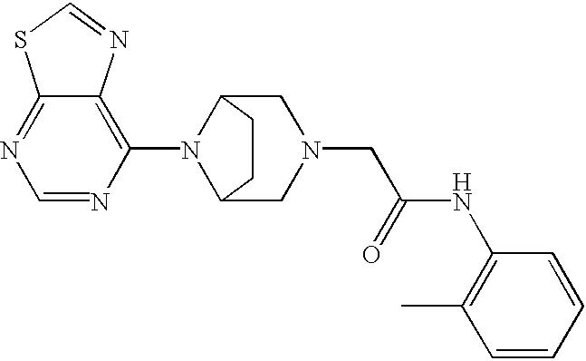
C1=NC(N2C3CN(CC(NC4=C(C)C=CC=C4)=O)CC2CC3)=C2C(=N1)SC=N2
